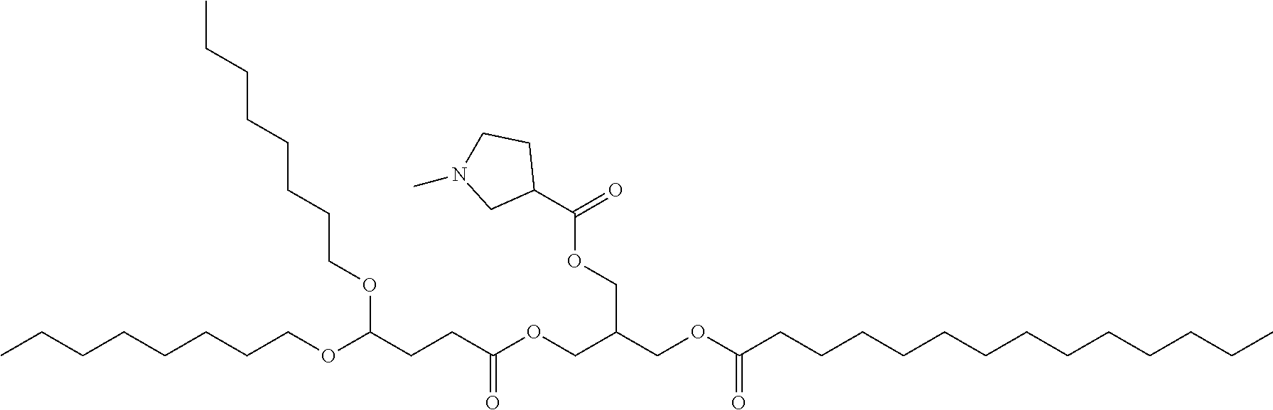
CCCCCCCCOC(CCC(OCC(COC(CCCCCCCCCCCCC)=O)COC(C1CCN(C)C1)=O)=O)OCCCCCCCC
